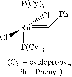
[P(Cy)3][Ru](Cl)(Cl)(=C[Ph])[P(Cy)3]
